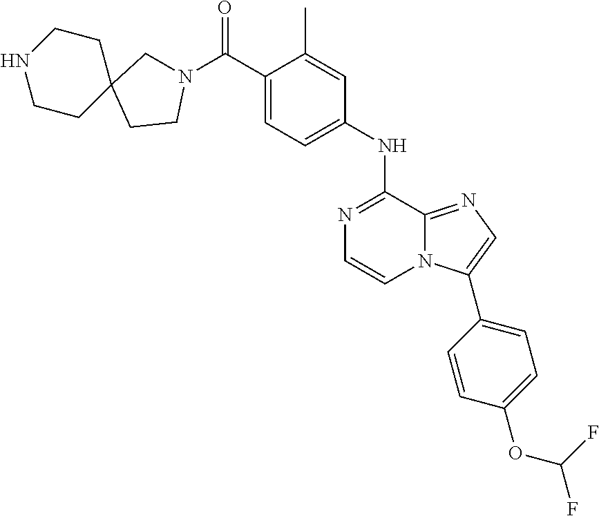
C1(C)=CC(NC2=NC=CN3C2=NC=C3C2=CC=C(OC(F)F)C=C2)=CC=C1C(N1CC2(CC1)CCNCC2)=O
